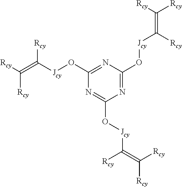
N1=C(O[Jcy]C([Rcy])=C([Rcy])[Rcy])N=C(O[Jcy]C([Rcy])=C([Rcy])[Rcy])N=C1O[Jcy]C(=C([Rcy])[Rcy])[Rcy]
